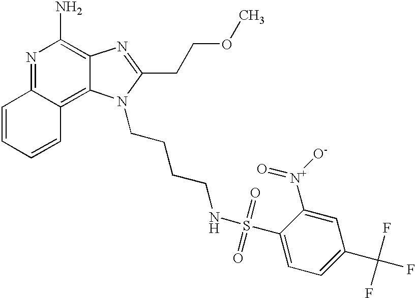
N1=C2C(=C3C(=C1N)N=C(CCOC)N3CCCCNS(=O)(=O)C1=CC=C(C(F)(F)F)C=C1[N+]([O-])=O)C=CC=C2
